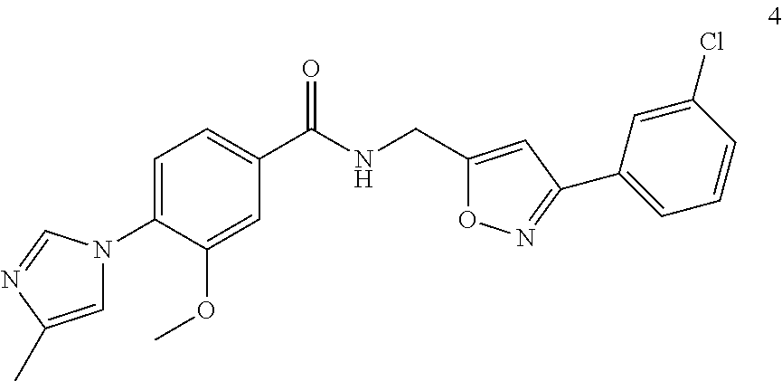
C1=C(C)N=CN1C1=CC=C(C(NCC2=CC(C3=CC=CC(Cl)=C3)=NO2)=O)C=C1OC
